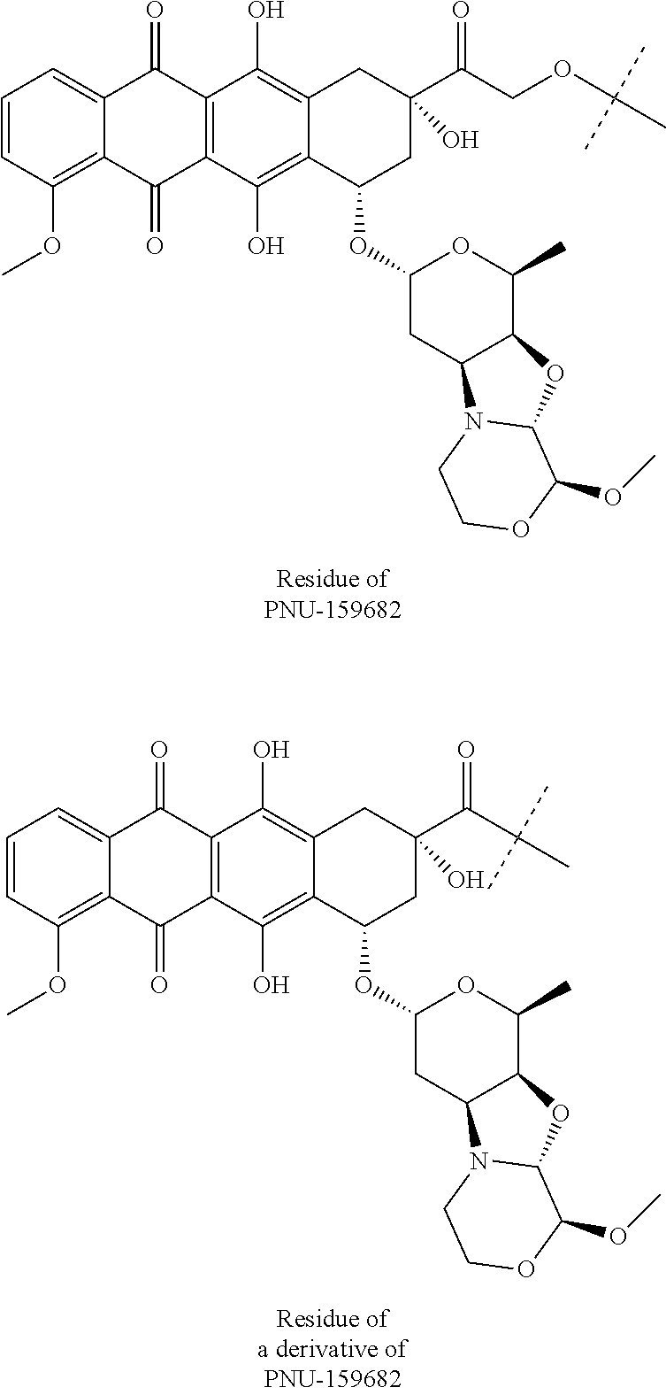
C1=CC(OC)=C2C(=C1)C(=O)C1=C(C2=O)C(O)=C2C(=C1O)CC(C(COC(C)(C)C)=O)(O)CC2OC1CC2C(C(C)O1)OC1N2CCOC1OC.C1=CC(OC)=C2C(=C1)C(=O)C1=C(C2=O)C(O)=C2C(=C1O)CC(C(=O)C(C)(C)C)(O)CC2OC1CC2C(C(C)O1)OC1N2CCOC1OC
